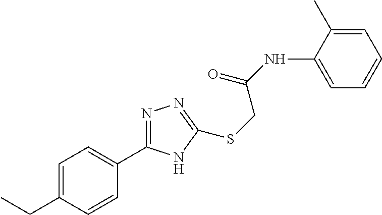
C1=C(NC(=O)CSC2=NN=C(C3=CC=C(CC)C=C3)N2)C(C)=CC=C1
